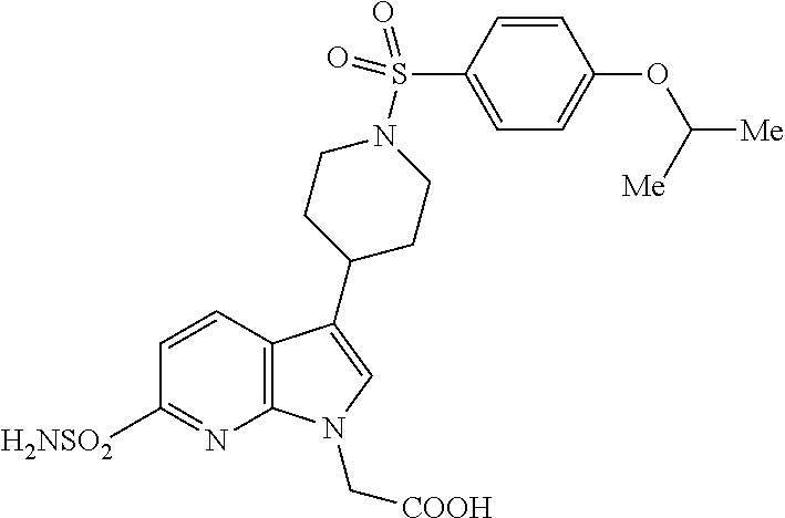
C12=C(C=CC([H2NSO2])=N1)C(C1CCN(S(=O)(C3=CC=C(OC([Me])[Me])C=C3)=O)CC1)=CN2C[COOH]
